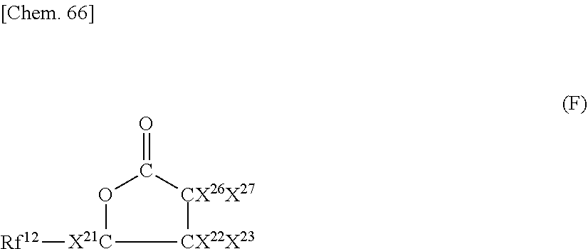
O1[X21C]([Rf12])[CX22X23][CX26X27]C1=O
